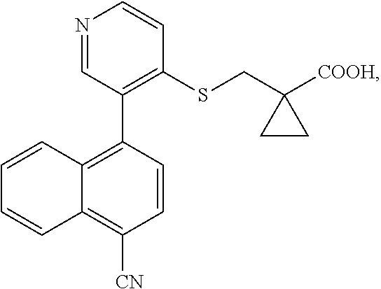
N1=CC(C2=C3C(=C([CN])C=C2)C=CC=C3)=C(SCC2([COOH])CC2)C=C1
